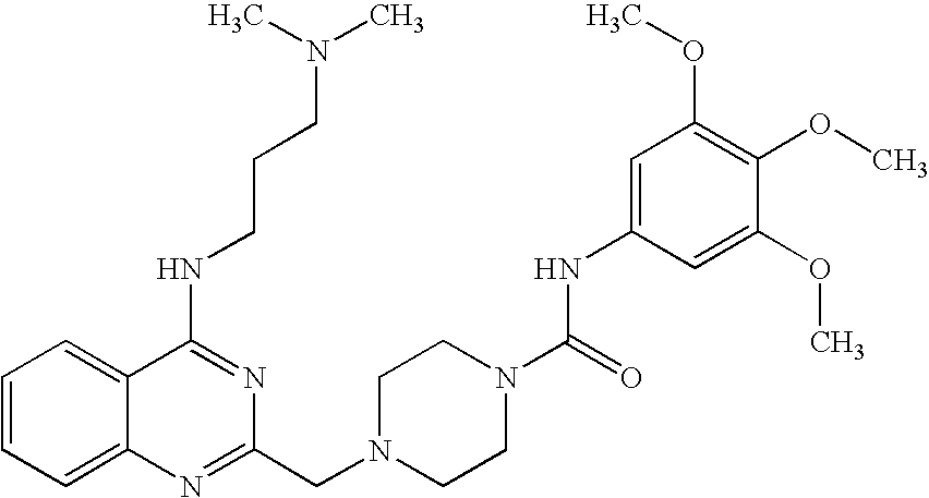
C1=CC=C2C(=C1)C(NCCCN(C)C)=NC(CN1CCN(C(=O)NC3=CC(OC)=C(OC)C(OC)=C3)CC1)=N2
